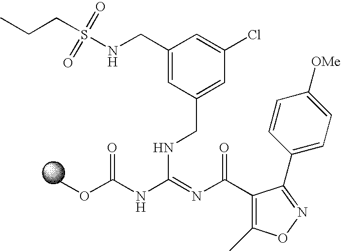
C1(CNS(CCC)(=O)=O)=CC(CNC(=NC(=O)C2=C(C)ON=C2C2=CC=C([OMe])C=C2)NC(OC)=O)=CC(Cl)=C1
